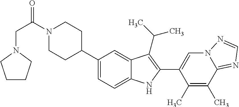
N1(C(CN2CCCC2)=O)CCC(C2=CC=C3C(=C2)C(C(C)C)=C(C2=CN4C(=NC=N4)C(C)=C2C)N3)CC1
